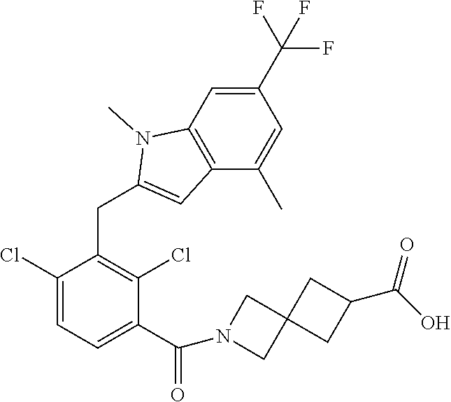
C1(Cl)=CC=C(C(=O)N2CC3(C2)CC(C(O)=O)C3)C(Cl)=C1CC1=CC2=C(N1C)C=C(C(F)(F)F)C=C2C
